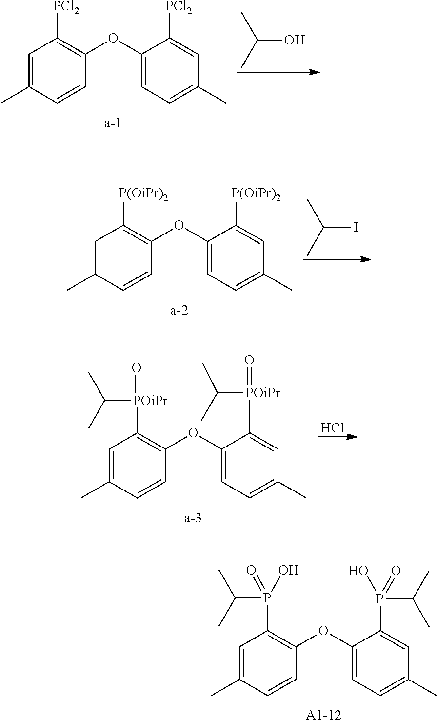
C1=C(C)C=CC(OC2=CC=C(C)C=C2P(=O)(C(C)C)O)=C1P(C(C)C)(=O)O.C1=C(C)C=CC(OC2=CC=C(C)C=C2[PCl2])=C1[PCl2].C(O)(C)C.C1=C(C)C=CC(OC2=CC=C(C)C=C2[P(OiPr)2])=C1[P(OiPr)2].C(I)(C)C.C1=C(C)C=CC(OC2=CC=C(C)C=C2[POiPr](C(C)C)=O)=C1[POiPr](C(C)C)=O.Cl
